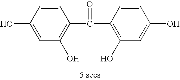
C1=CC(O)=CC(O)=C1C(C1=C(O)C=C(O)C=C1)=O
